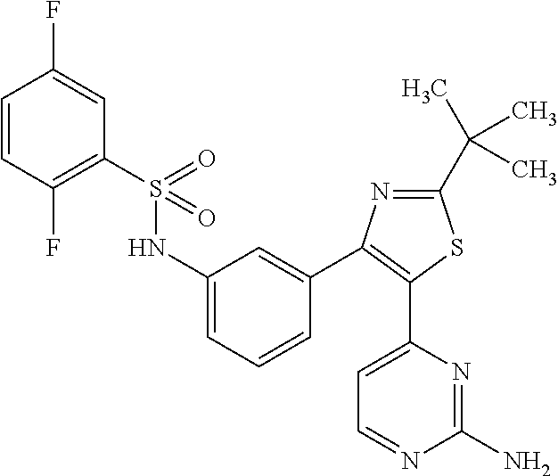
C1=CC(F)=C(S(=O)(=O)NC2=CC=CC(C3=C(C4=CC=NC(N)=N4)SC(C(C)(C)C)=N3)=C2)C=C1F
